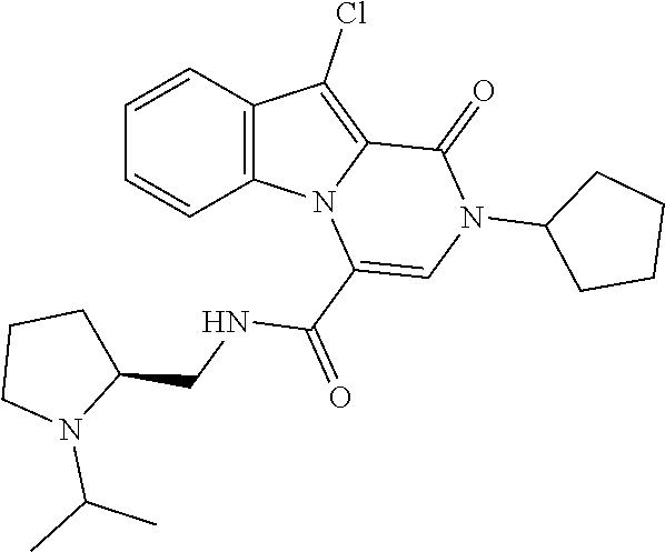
C1=CC2=C(C=C1)N1C(=C2Cl)C(=O)N(C2CCCC2)C=C1C(=O)NCC1CCCN1C(C)C
